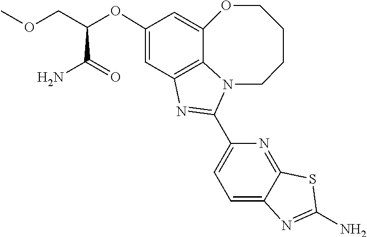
C12=C3C=C(OC(COC)C(=O)N)C=C1OCCCCN2C(C1=CC=C2C(=N1)SC(N)=N2)=N3
